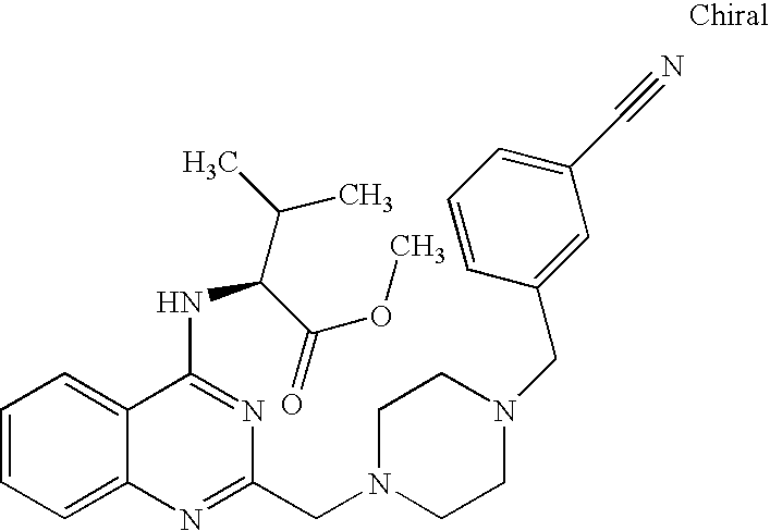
C1=CC=C2C(=C1)C(NC(C(OC)=O)C(C)C)=NC(CN1CCN(CC3=CC(C#N)=CC=C3)CC1)=N2
